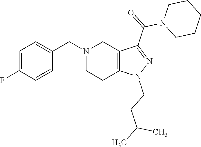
N1(CC2=CC=C(F)C=C2)CCC2=C(C1)C(C(N1CCCCC1)=O)=NN2CCC(C)C
